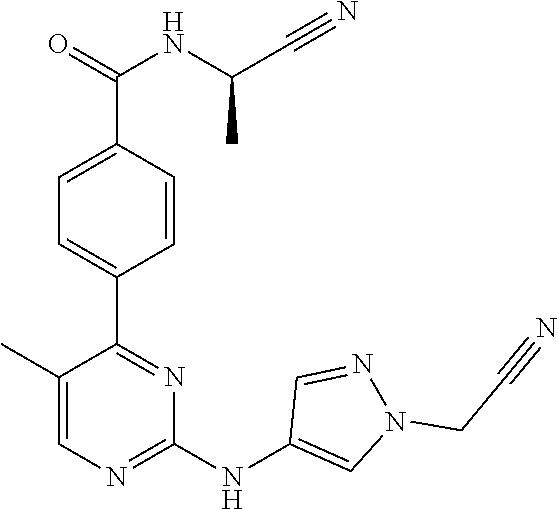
C1(C2=NC(NC3=CN(CC#N)N=C3)=NC=C2C)=CC=C(C(NC(C#N)C)=O)C=C1
